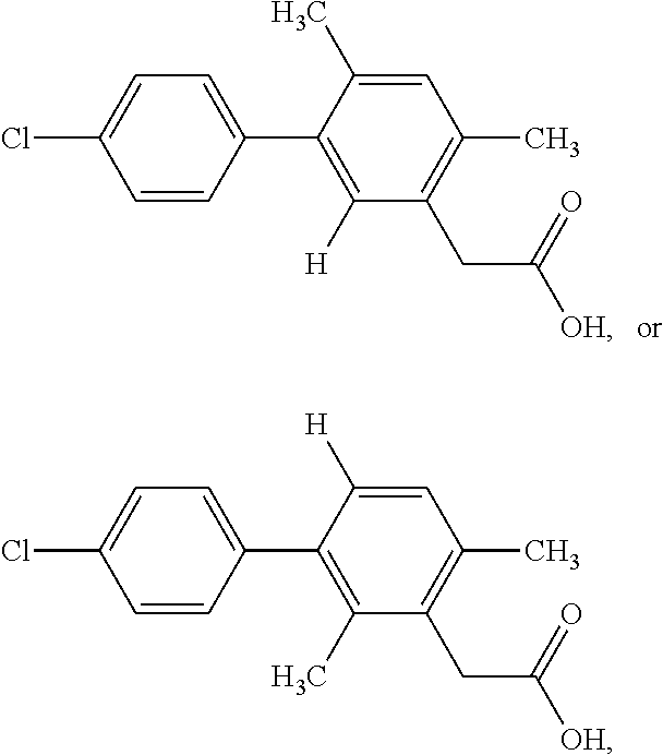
C1=CC(C2=C([H])C(CC([OH])=O)=C(C)C=C2C)=CC=C1Cl.C1=CC(C2=C(C)C(CC([OH])=O)=C(C)C=C2[H])=CC=C1Cl
